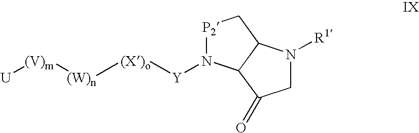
[P2]1N([Y][(X)o][(W)n][(V)m][U])C2C(C1)N([R1])CC2=O
